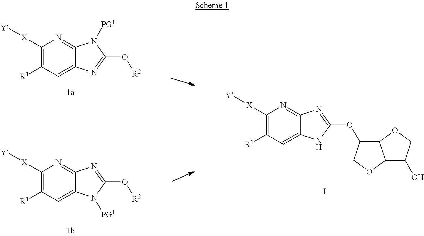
C1([X][Y])=C([R1])C=C2C(=N1)N=C(OC1C3C(OC1)C(O)CO3)N2.I.C1([X][Y])=C([R1])C=C2C(=N1)N([PG1])C(O[R2])=N2.C1([X][Y])=C([R1])C=C2C(=N1)N=C(O[R2])N2[PG1]
